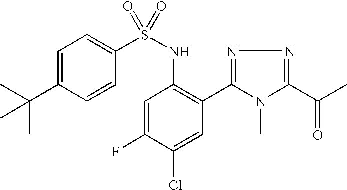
C1=C(C(C)(C)C)C=CC(S(NC2=C(C3=NN=C(C(=O)C)N3C)C=C(Cl)C(F)=C2)(=O)=O)=C1
